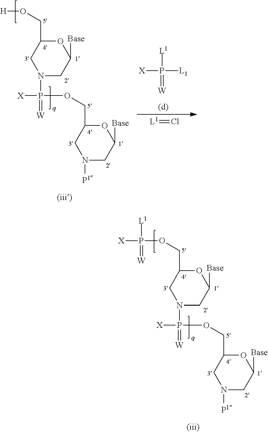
N1(P([X])(OCC2OC([Base])CN([P1])C2)=[W])CC([Base])OC(COP([X])([L1])=[W])C1.N1(P([X])(OCC2OC([Base])CN([P1])C2)=[W])CC([Base])OC(CO[H])C1.[L1]P([X])([L1])=[W].[L1]=Cl
